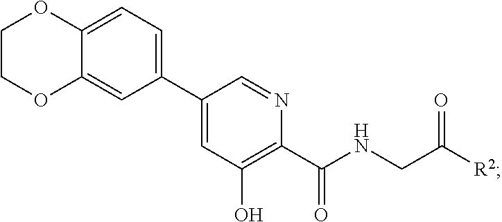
C1(C2=CC=C3C(=C2)OCCO3)=CC(O)=C(C(NCC([R2])=O)=O)N=C1
